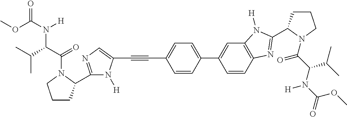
C(#CC1=CC=C(C2=CC3=C(C=C2)N=C(C2CCCN2C(=O)C(C(C)C)N([H])C(OC)=O)N3[H])C=C1)C1=CN=C(C2CCCN2C(=O)C(N([H])C(=O)OC)C(C)C)N1[H]
